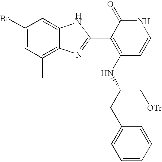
C1(Br)=CC(C)=C2C(=C1)NC(C1=C(NC(CC3=CC=CC=C3)C[OTr])C=CNC1=O)=N2
